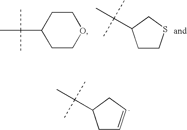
C1CC(C(C)(C)C)CCO1.C1CSCC1C(C)(C)C.C1C=CCC1C(C)(C)C
